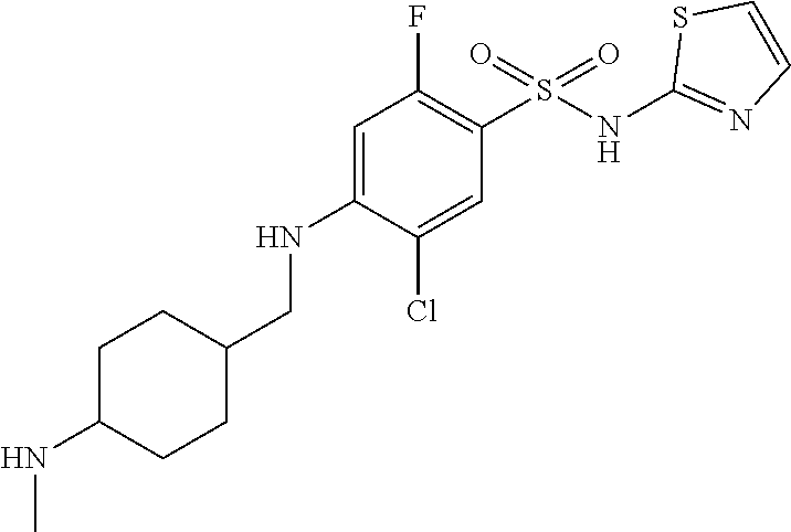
C1=C(NCC2CCC(NC)CC2)C(Cl)=CC(S(NC2=NC=CS2)(=O)=O)=C1F
